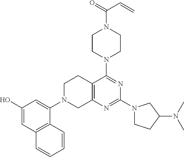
C1(O)=CC2=C(C(N3CC4=C(CC3)C(N3CCN(C(=O)C=C)CC3)=NC(N3CCC(N(C)C)C3)=N4)=C1)C=CC=C2
